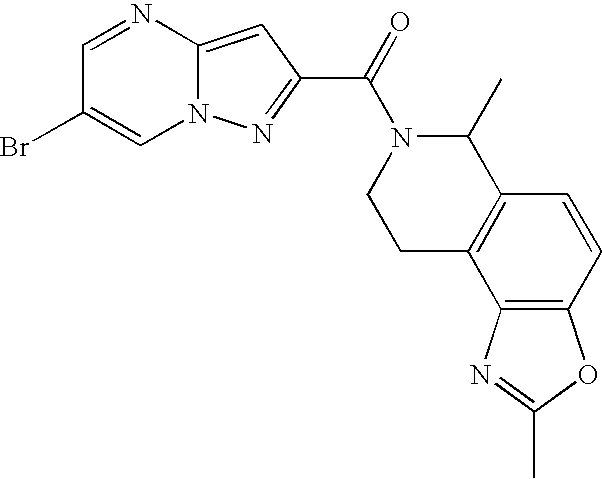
N1=CC(Br)=CN2C1=CC(C(=O)N1CCC3=C(C1C)C=CC1=C3N=C(C)O1)=N2
